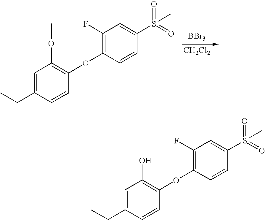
C1=C(CC)C=CC(OC2=C(F)C=C(S(=O)(=O)C)C=C2)=C1OC.[BBr3].[CH2Cl2].C1=C(CC)C=CC(OC2=C(F)C=C(S(=O)(=O)C)C=C2)=C1O
